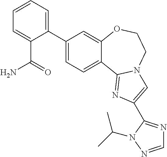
C1(C2=CC=CC=C2C(=O)N)=CC=C2C(=C1)OCCN1C2=NC(C2=NC=NN2C(C)C)=C1
